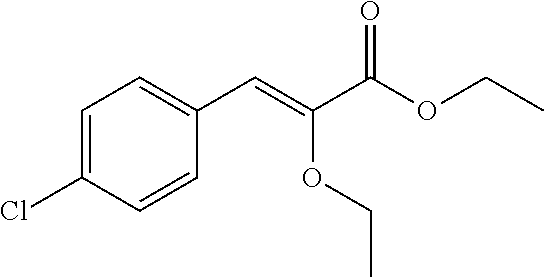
C1=C(Cl)C=CC(C=C(C(OCC)=O)OCC)=C1
